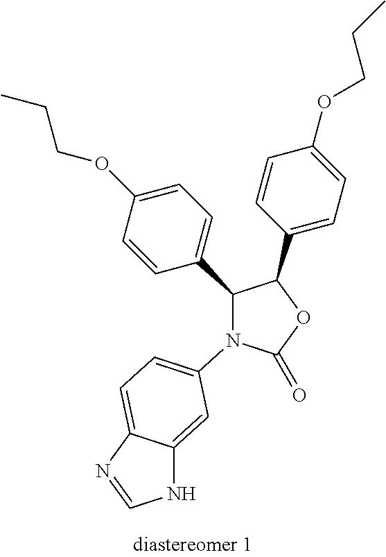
C1(C2=CC=C(OCCC)C=C2)C(C2=CC=C(OCCC)C=C2)OC(=O)N1C1=CC=C2C(=C1)NC=N2
